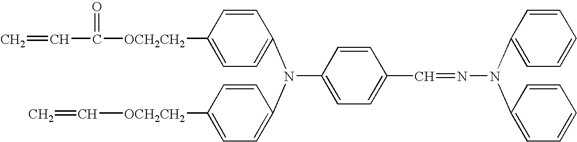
C=CC(=O)[OCH2CH2]C1=CC=C(N(C2=CC=C([OCH2CH2]C=C)C=C2)C2=CC=C(C=NN(C3=CC=CC=C3)C3=CC=CC=C3)C=C2)C=C1
